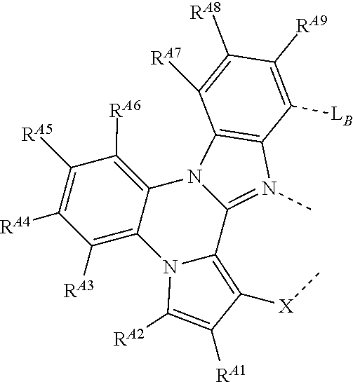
C12=N(C)C3=C(N1C1=C([RA6])C([RA5])=C([RA4])C([RA3])=C1N1C2=C([X]C)C([RA1])=C1[RA2])C([RA7])=C([RA8])C([RA9])=C3[LB]
